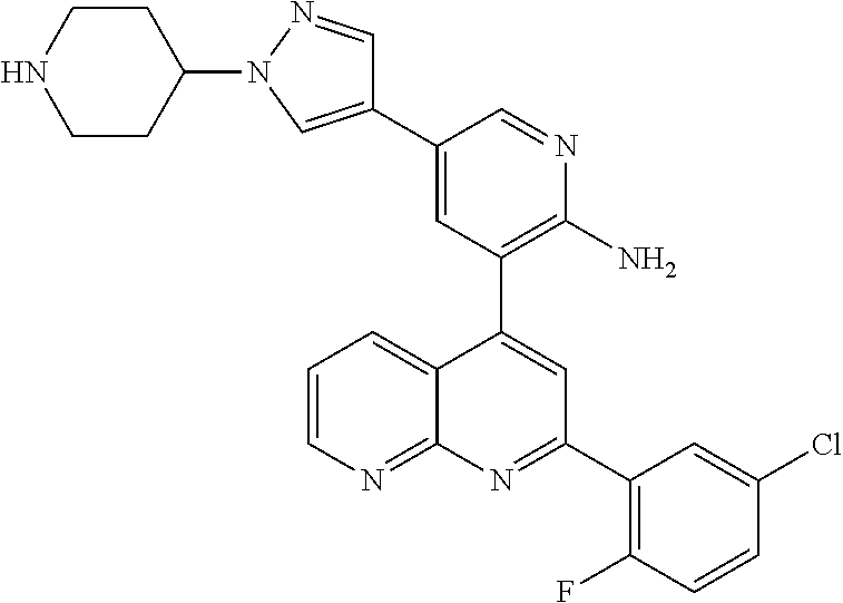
C1=C(C2=CN(C3CCNCC3)N=C2)C=NC(N)=C1C1=CC(C2=C(F)C=CC(Cl)=C2)=NC2=NC=CC=C12
